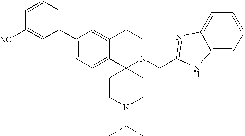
C1(C2=CC=C3C(=C2)CCN(CC2=NC4=CC=CC=C4N2)C32CCN(C(C)C)CC2)=CC=CC([NC])=C1
